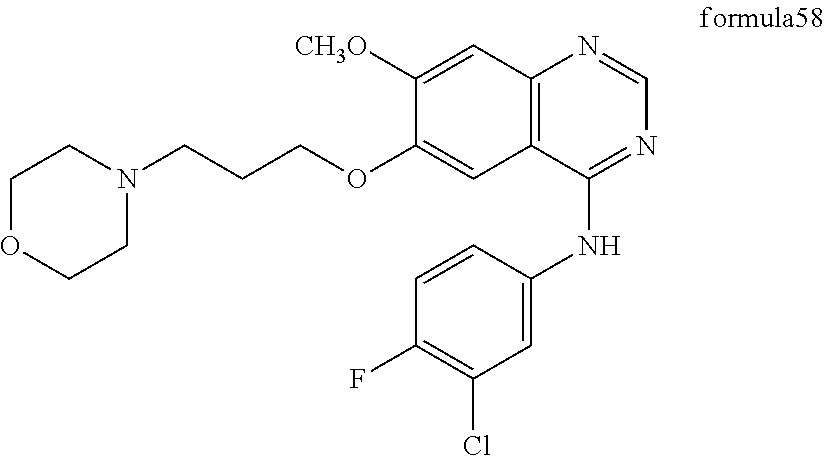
C12=C(C(NC3=CC(Cl)=C(F)C=C3)=NC=N1)C=C(OCCCN1CCOCC1)C([CH3O])=C2
